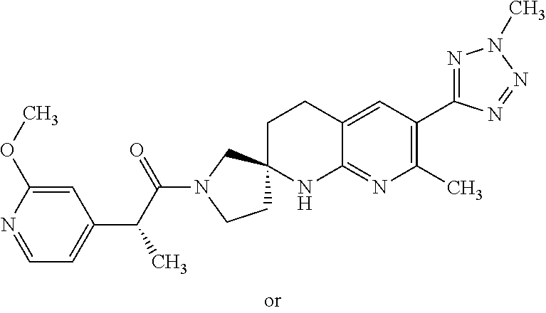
C1CN(C(C(C2=CC=NC(OC)=C2)C)=O)CC12CCC1=CC(C3=NN(C)N=N3)=C(C)N=C1N2
